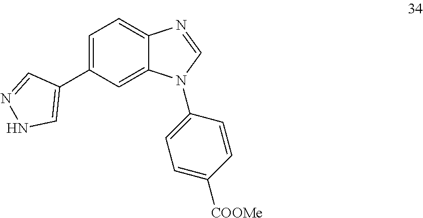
C1=C(C2=CNN=C2)C=C2C(=C1)N=CN2C1=CC=C([COOMe])C=C1
